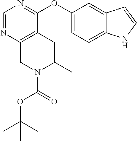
C1=NC2=C(C(OC3=CC=C4C(=C3)C=CN4)=N1)CC(C)N(C(=O)OC(C)(C)C)C2
